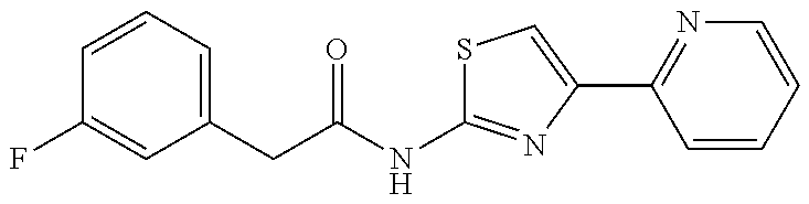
C(C(NC1=NC(C2=NC=CC=C2)=CS1)=O)C1=CC=CC(F)=C1
